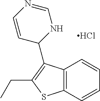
C12=C(C=CC=C1)SC(CC)=C2C1NC=NC=C1.Cl
